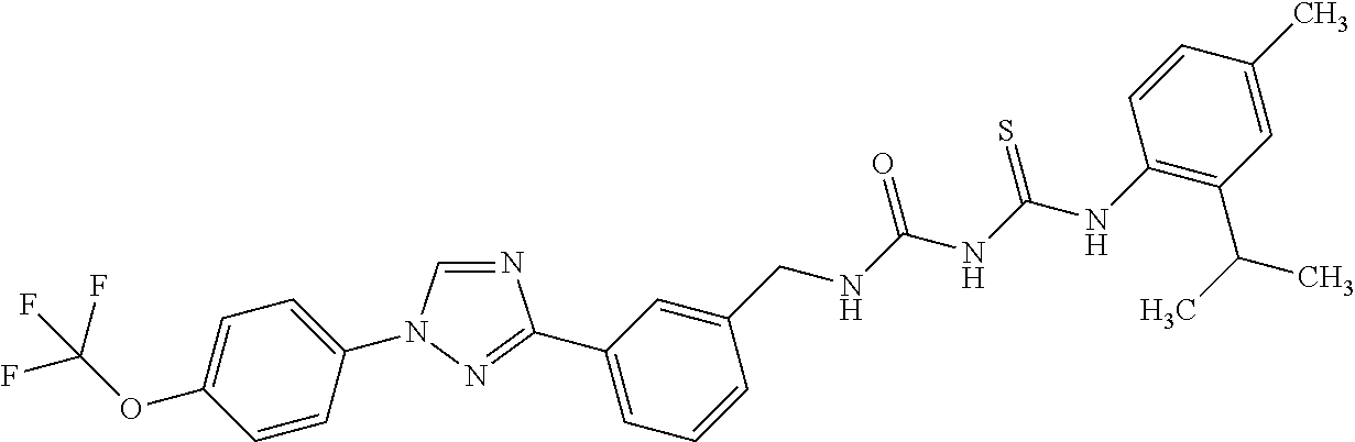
N1=CN(C2=CC=C(OC(F)(F)F)C=C2)N=C1C1=CC=CC(CNC(NC(NC2=C(C(C)C)C=C(C)C=C2)=S)=O)=C1
